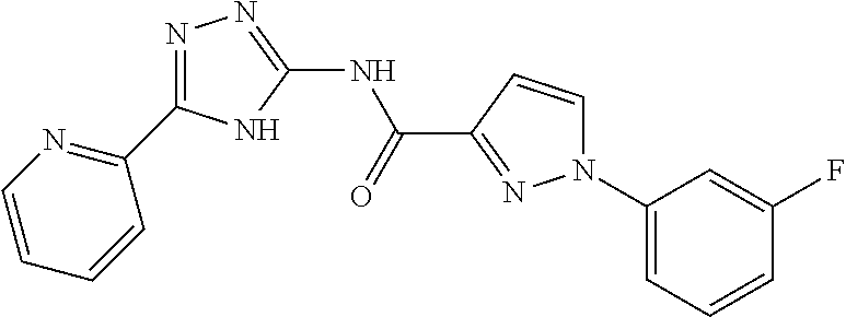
N1=C(C2=NC=CC=C2)NC(NC(C2=NN(C3=CC=CC(F)=C3)C=C2)=O)=N1
